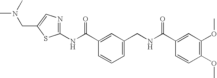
C1(NC(C2=CC(CNC(C3=CC(OC)=C(OC)C=C3)=O)=CC=C2)=O)=NC=C(CN(C)C)S1
